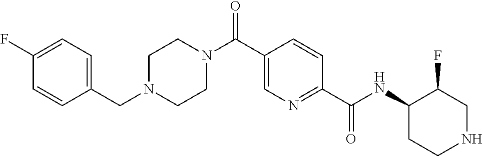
C1=CC(CN2CCN(C(C3=CN=C(C(NC4C(F)CNCC4)=O)C=C3)=O)CC2)=CC=C1F
